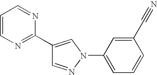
C1(C2=NC=CC=N2)=CN(C2=CC=CC(C#N)=C2)N=C1
